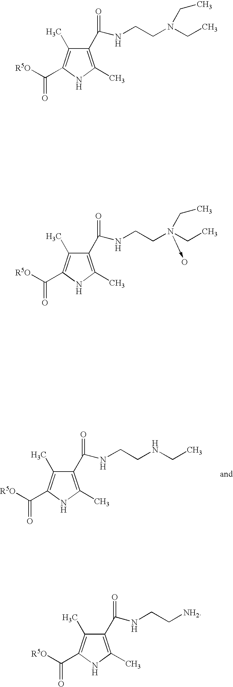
O=C(C1=C(C)C(C(NCCNCC)=O)=C(C)N1)[R5O].O=C(C1=C(C)C(C(NCCN(CC)CC)=O)=C(C)N1)[R5O].O=C(C1=C(C)C(C(NCCN(CC)(CC)->O)=O)=C(C)N1)[R5O].O=C(C1=C(C)C(C(NCC[NH2])=O)=C(C)N1)[R5O]
